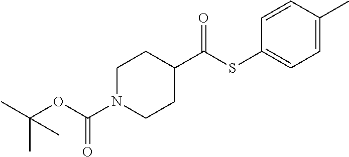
C1N(C(OC(C)(C)C)=O)CCC(C(SC2=CC=C(C)C=C2)=O)C1
